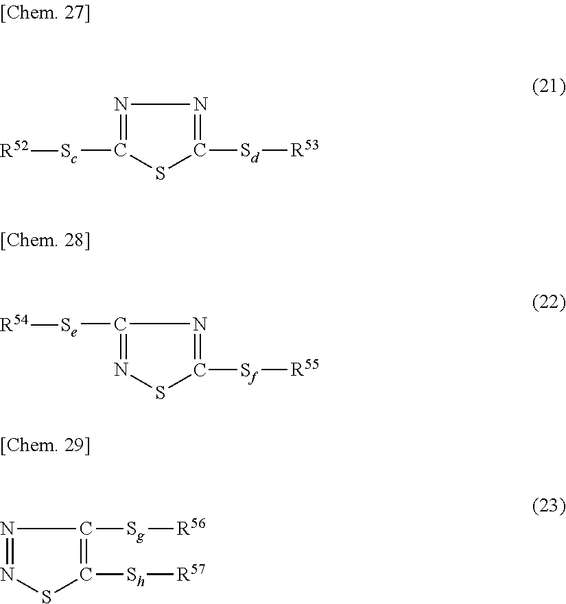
N1=C([Sd][R53])SC([Sc][R52])=N1.N1=C([Sf][R55])SN=C1[Se][R54].C1([Sg][R56])=C([Sh][R57])SN=N1
